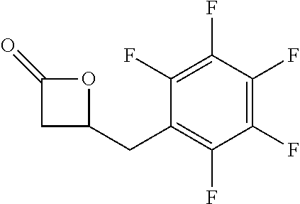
C1(F)=C(F)C(F)=C(CC2CC(=O)O2)C(F)=C1F
